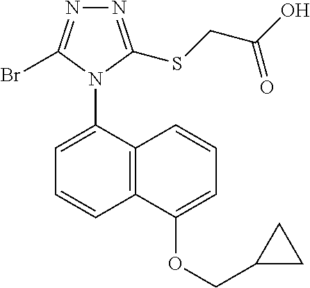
C12=C(C(N3C(Br)=NN=C3SCC(O)=O)=CC=C1)C=CC=C2OCC1CC1
